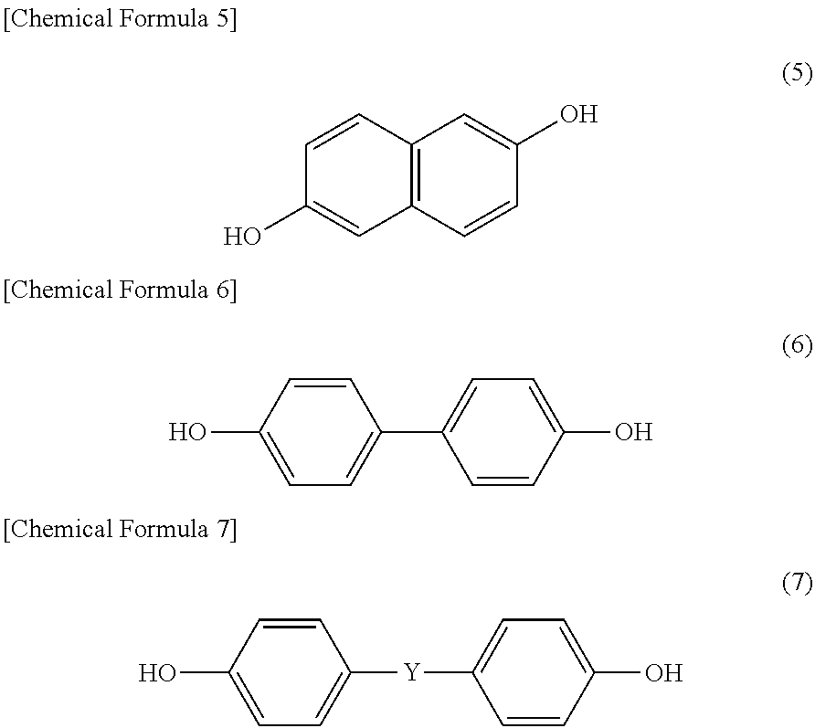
C1=CC2=C(C=C1O)C=CC(O)=C2.C1(C2=CC=C(O)C=C2)=CC=C(O)C=C1.C1([Y]C2=CC=C(O)C=C2)=CC=C(O)C=C1
